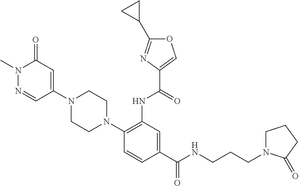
C1(C(NCCCN2CCCC2=O)=O)=CC(NC(=O)C2=COC(C3CC3)=N2)=C(N2CCN(C3=CC(=O)N(C)N=C3)CC2)C=C1
